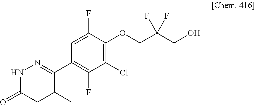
C1(C2=NNC(=O)CC2C)=C(F)C(Cl)=C(OCC(CO)(F)F)C(F)=C1
